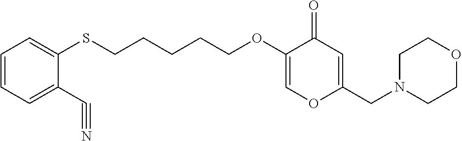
C1=CC=C(C#N)C(SCCCCCOC2=COC(CN3CCOCC3)=CC2=O)=C1
